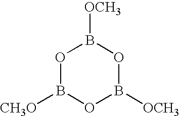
O1B([CH3O])OB([OCH3])OB1[OCH3]
